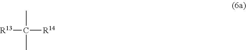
CC([R13])([R14])C
